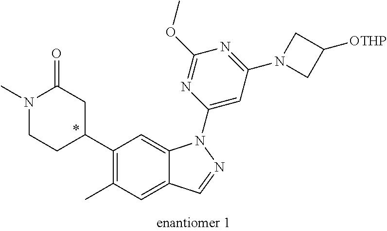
C1(C2CC(=O)N(C)CC2)=C(C)C=C2C(=C1)N(C1=CC(N3CC([OTHP])C3)=NC(OC)=N1)N=C2
